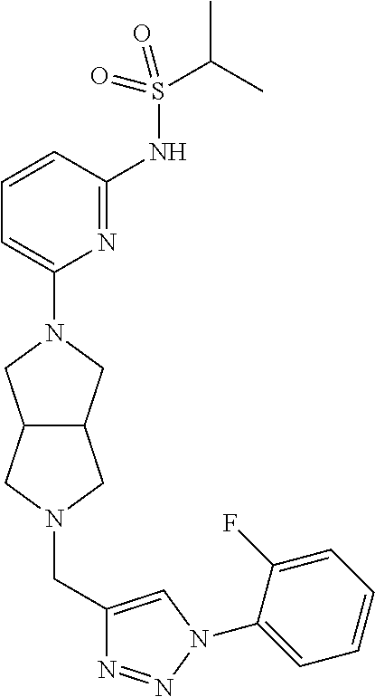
C1=CC(NS(C(C)C)(=O)=O)=NC(N2CC3C(C2)CN(CC2=CN(C4=CC=CC=C4F)N=N2)C3)=C1
